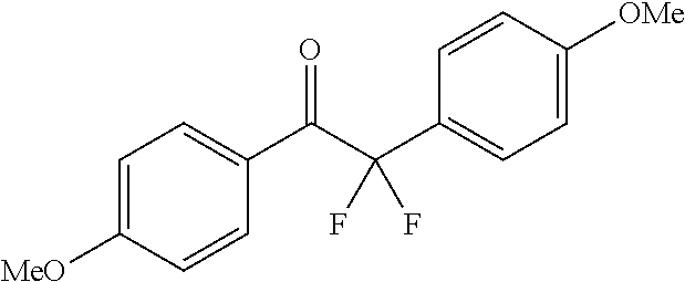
C1=C([MeO])C=CC(C(C(C2=CC=C([OMe])C=C2)(F)F)=O)=C1
